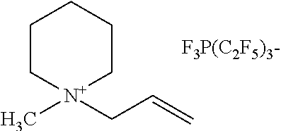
C1C[N+](C)(CC=C)CCC1.[F3P(C2F5)3-]
